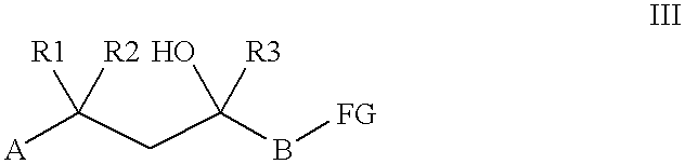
[A]C(CC(B[FG])(O)[R3])([R1])[R2]
